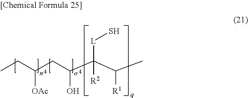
CCC(CC(C(C(C)[R1])([L]S)[R2])O)[OAc]
